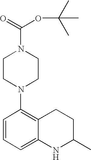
C1=CC=C2C(=C1N1CCN(C(=O)OC(C)(C)C)CC1)CCC(C)N2
